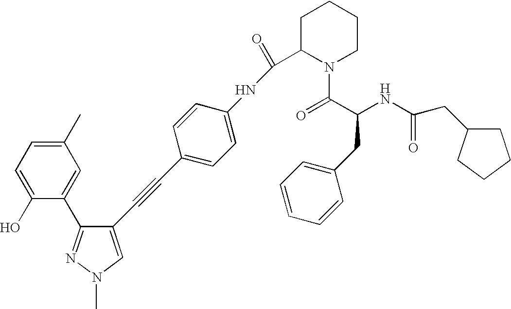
C1(O)=CC=C(C)C=C1C1=NN(C)C=C1C#CC1=CC=C(NC(C2N(C(C(NC(=O)CC3CCCC3)CC3=CC=CC=C3)=O)CCCC2)=O)C=C1
